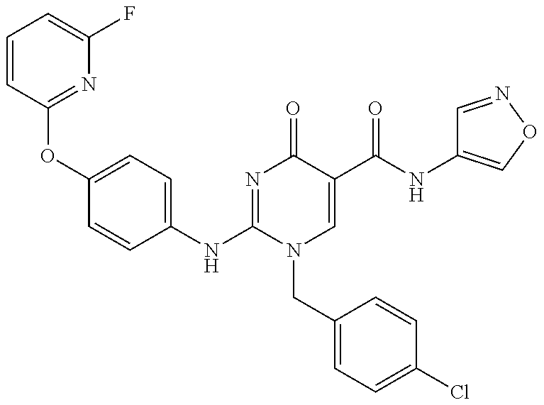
C1=CC(OC2=CC=C(NC3=NC(=O)C(C(NC4=CON=C4)=O)=CN3CC3=CC=C(Cl)C=C3)C=C2)=NC(F)=C1
